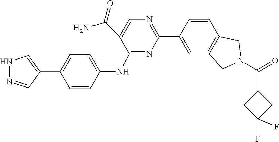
O=C(N1CC2=C(C=CC(C3=NC=C(C(N)=O)C(NC4=CC=C(C5=CNN=C5)C=C4)=N3)=C2)C1)C1CC(F)(F)C1
